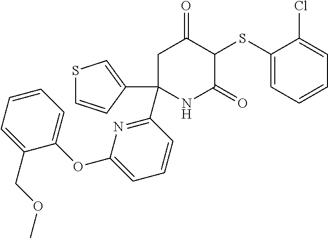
C1(SC2C(=O)CC(C3=NC(OC4=CC=CC=C4COC)=CC=C3)(C3=CSC=C3)NC2=O)=CC=CC=C1Cl
